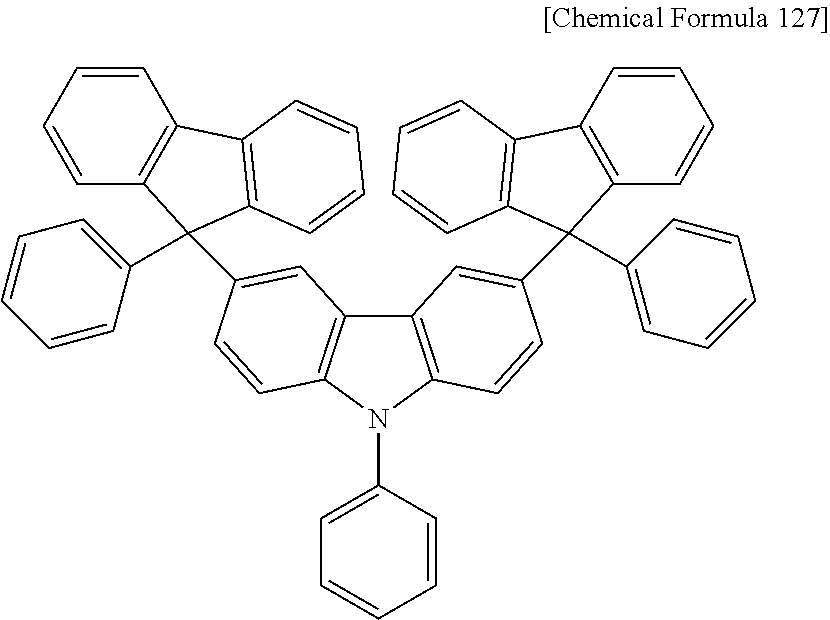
C12=C(N(C3=CC=CC=C3)C3=C1C=C(C1(C4=CC=CC=C4)C4=C(C=CC=C4)C4=C1C=CC=C4)C=C3)C=CC(C1(C3=CC=CC=C3)C3=C(C=CC=C3)C3=C1C=CC=C3)=C2
